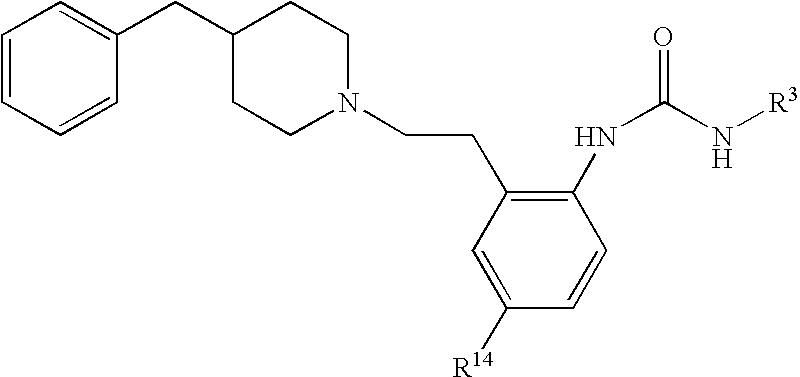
C1([R14])=CC(CCN2CCC(CC3=CC=CC=C3)CC2)=C(NC(N[R3])=O)C=C1
